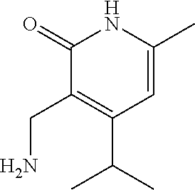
C1(=O)C(CN)=C(C(C)C)C=C(C)N1
